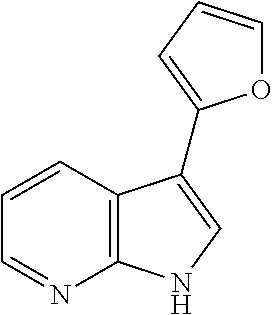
C12=C(C=CC=N1)C(C1=CC=CO1)=CN2
